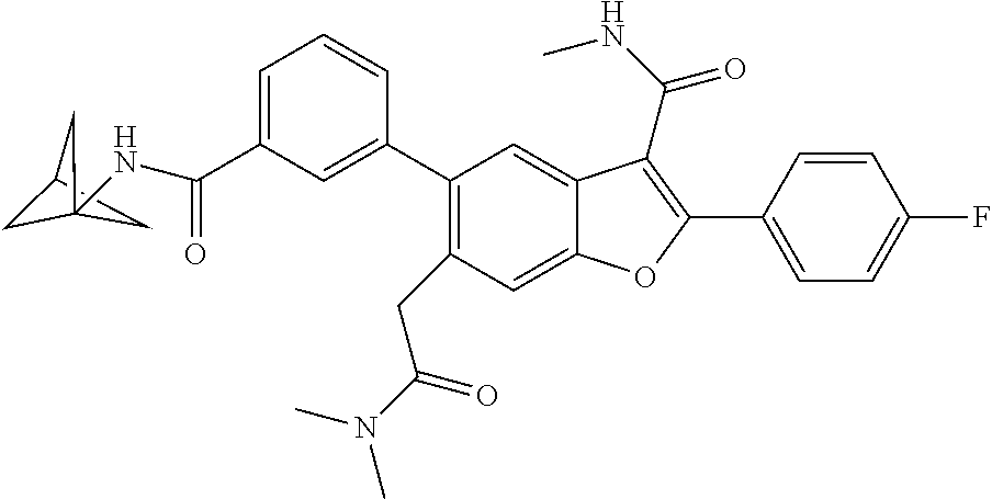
C1=C(C2=C(C(NC)=O)C3=CC(C4=CC(C(=O)NC56CC(C5)C6)=CC=C4)=C(CC(N(C)C)=O)C=C3O2)C=CC(F)=C1
